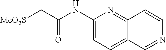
C1(NC(C[MeO2S])=O)=CC=C2C(=N1)C=CN=C2
